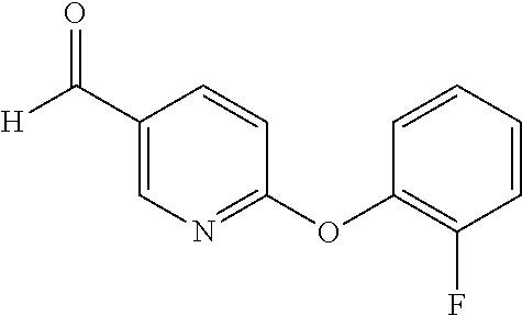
C1(C([H])=O)=CN=C(OC2=C(F)C=CC=C2)C=C1
